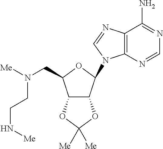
C12=C(N=CN1C1C3C(C(CN([Me])CCN[Me])O1)OC([Me])([Me])O3)C(N)=NC=N2
